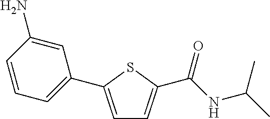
C1=C(C2=CC=CC(N)=C2)SC(C(NC(C)C)=O)=C1
